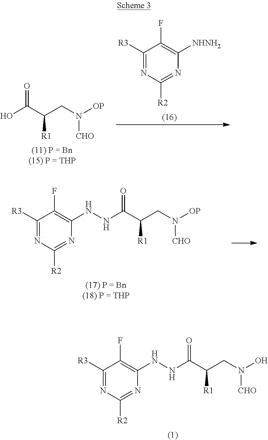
O=C(C(CN([OP])[CHO])[R1])O.C1([R3])=NC([R2])=NC([NHNH2])=C1F.O=C(C(CN([OP])[CHO])[R1])NNC1=C(F)C([R3])=NC([R2])=N1.O=C(C(CN(O)[CHO])[R1])NNC1=C(F)C([R3])=NC([R2])=N1
